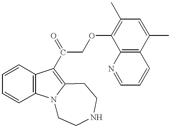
C1=CC2=C(C=C1)C(C(COC1=C(C)C=C(C)C3=C1N=CC=C3)=O)=C1N2CCNCC1
